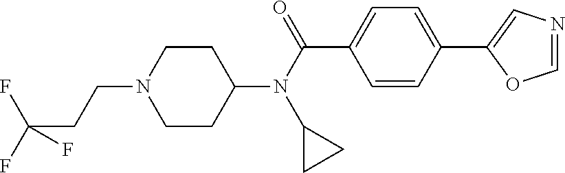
C(CCN1CCC(N(C(=O)C2=CC=C(C3=CN=CO3)C=C2)C2CC2)CC1)(F)(F)F
